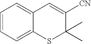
C1=CC=C2C(=C1)C=C([CN])C(C)(C)S2
